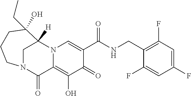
C1(O)=C2C(=O)N3CCCC(O)(CC)C([H])(N2C=C(C(=O)NCC2=C(F)C=C(F)C=C2F)C1=O)C3
